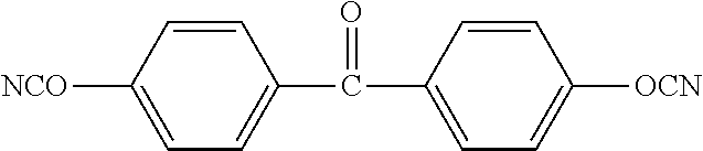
C1=CC([NCO])=CC=C1C(C1=CC=C([OCN])C=C1)=O
